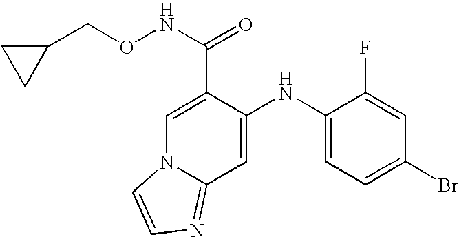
C1(NC2=CC3=NC=CN3C=C2C(NOCC2CC2)=O)=CC=C(Br)C=C1F
